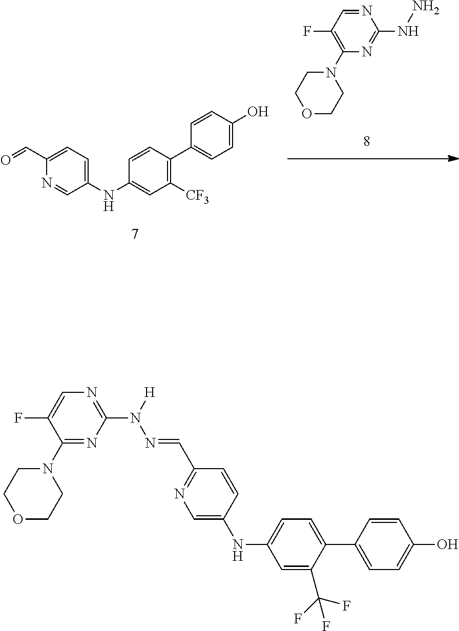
C1(N2CCOCC2)=C(F)C=NC(NN)=N1.C1(NC2=CC=C(C=O)N=C2)=CC([CF3])=C(C2=CC=C(O)C=C2)C=C1.C1(N2CCOCC2)=NC(N([H])N=CC2=NC=C(NC3=CC=C(C4=CC=C(O)C=C4)C(C(F)(F)F)=C3)C=C2)=NC=C1F
